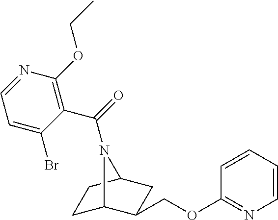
C1(OCC2C3CCC(C2)N3C(=O)C2=C(OCC)N=CC=C2Br)=NC=CC=C1
